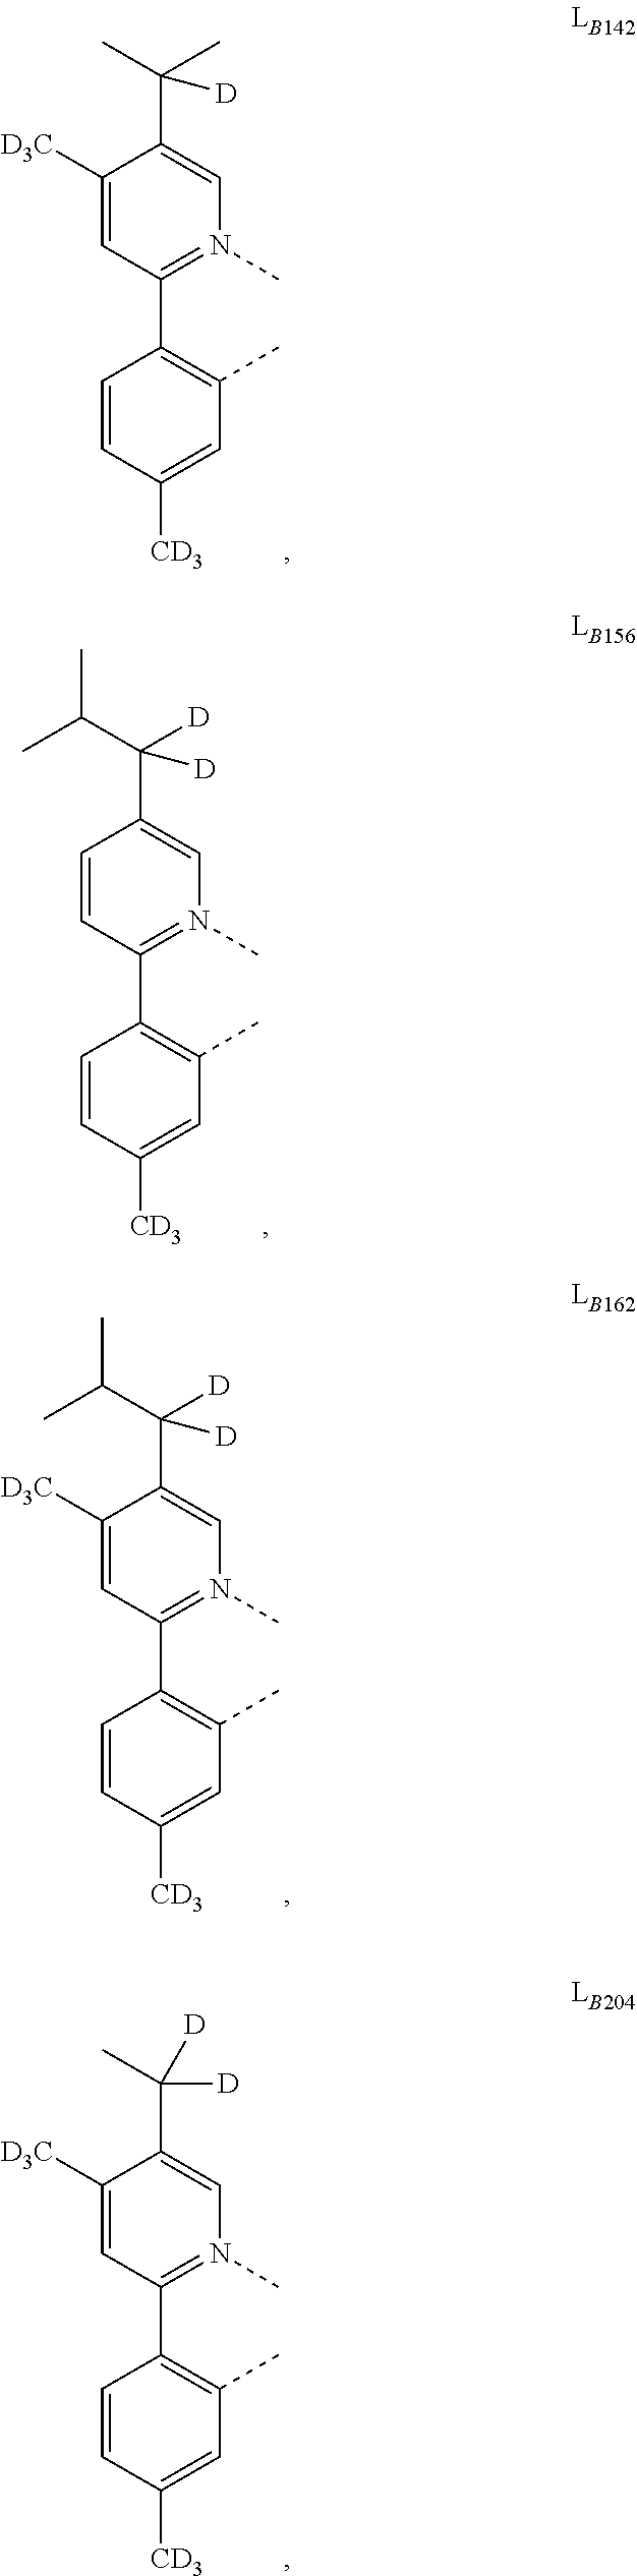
C1([D3C])=CC(C2=C(C)C=C([CD3])C=C2)=N(C)C=C1C(C)(C)[D].C1=CC(C2=C(C)C=C([CD3])C=C2)=N(C)C=C1C(C(C)C)([D])[D].C1([D3C])=CC(C2=C(C)C=C([CD3])C=C2)=N(C)C=C1C(C(C)C)([D])[D].C1([D3C])=CC(C2=C(C)C=C([CD3])C=C2)=N(C)C=C1C(C)([D])[D]
